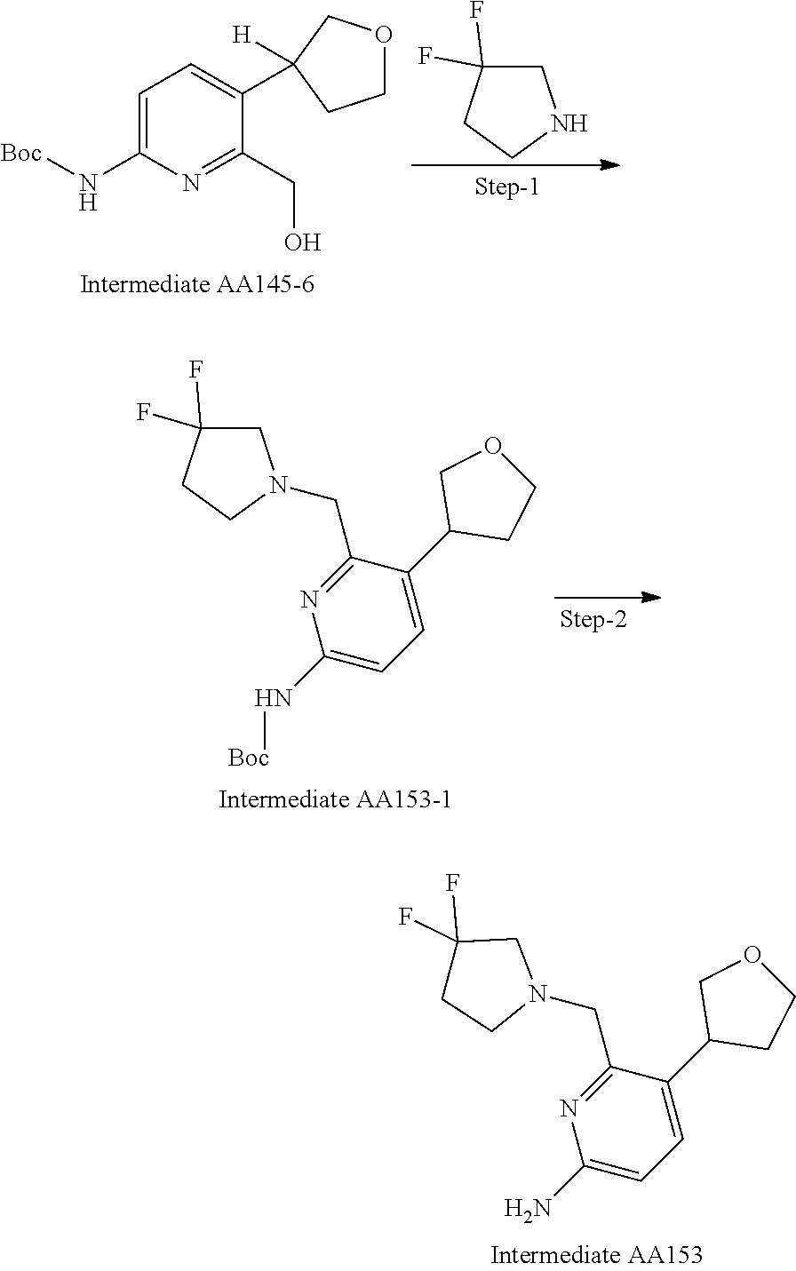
C1C(F)(F)CCN1.C1=C(C2([H])COCC2)C(CO)=NC(N[Boc])=C1.N(C1=CC=C(C2CCOC2)C(CN2CC(F)(F)CC2)=N1)[Boc].NC1=CC=C(C2CCOC2)C(CN2CC(F)(F)CC2)=N1
